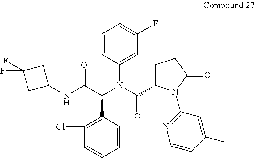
C1(Cl)=C(C(C(NC2CC(F)(F)C2)=O)N(C(C2CCC(=O)N2C2=NC=CC(C)=C2)=O)C2=CC(F)=CC=C2)C=CC=C1
